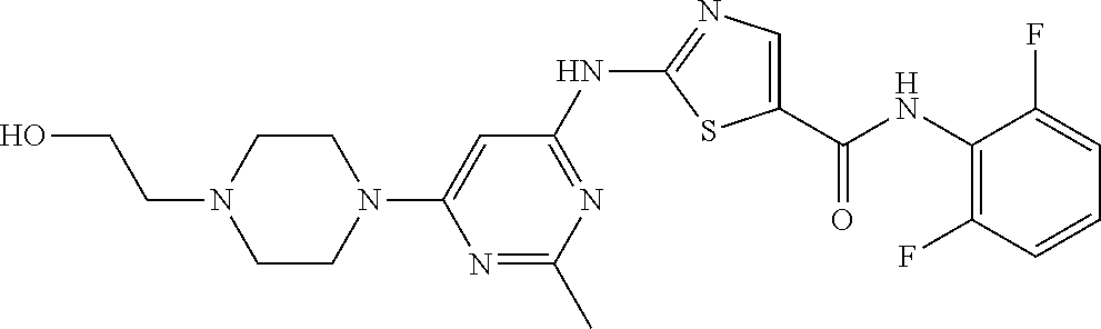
C1(C(=O)NC2=C(F)C=CC=C2F)=CN=C(NC2=NC(C)=NC(N3CCN(CCO)CC3)=C2)S1
